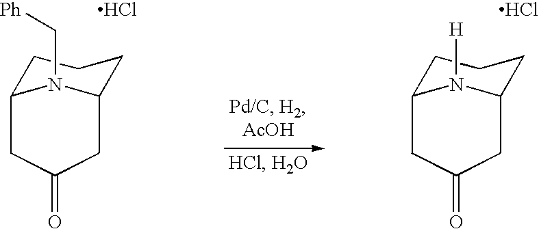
C1C(=O)CC2N(C[Ph])C1CCC2.Cl.C1C(=O)CC2N([H])C1CCC2.Cl
